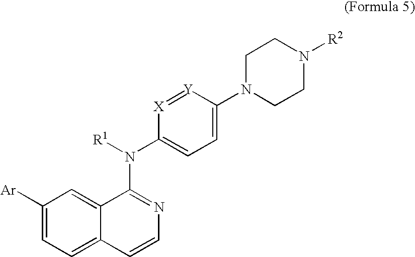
C1([Ar])=CC=C2C(=C1)C(N(C1=CC=C(N3CCN([R2])CC3)[Y]=[X]1)[R1])=NC=C2
